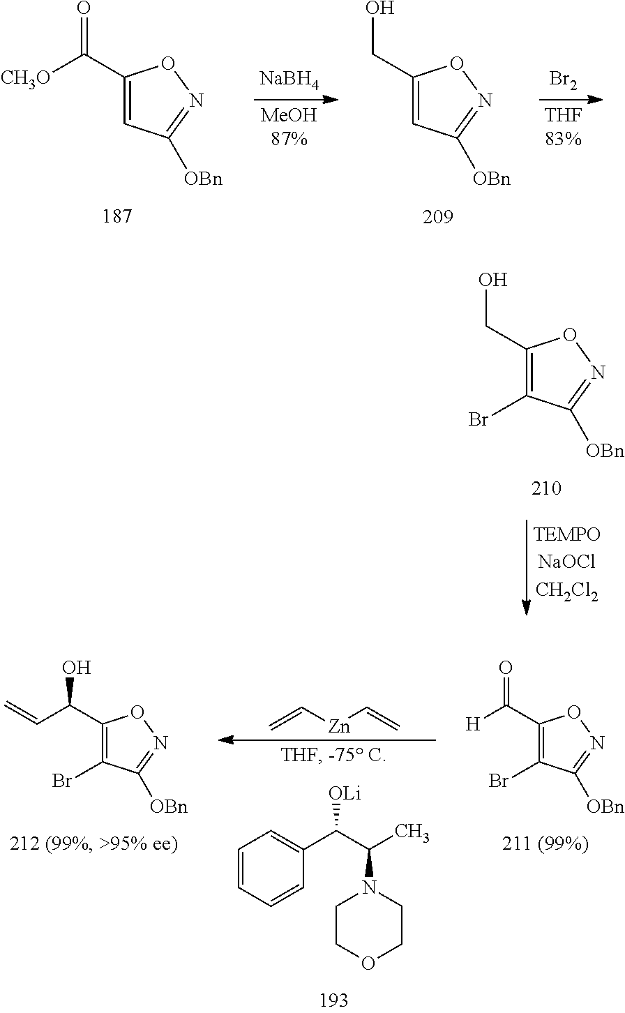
[CH3O]C(C1=CC([OBn])=NO1)=O.[NaBH4].C(C1=CC([OBn])=NO1)O.[Br2].C(C1=C(Br)C([OBn])=NO1)O.C=C[Zn]C=C.C1COCCN1C(C)C(C1=CC=CC=C1)[OLi].C(C1=C(Br)C([OBn])=NO1)(O)C=C.C(C1=C(Br)C([OBn])=NO1)(=O)[H]
